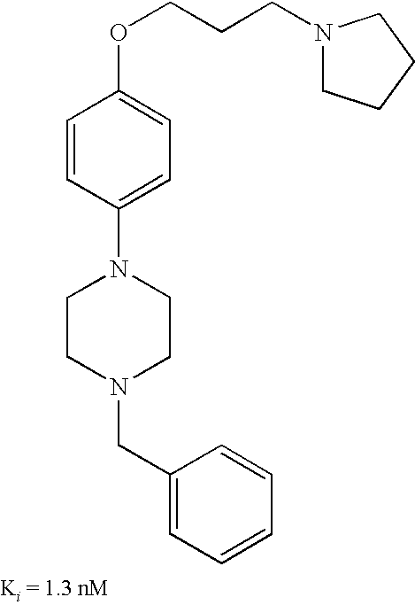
O(CCCN1CCCC1)C1=CC=C(N2CCN(CC3=CC=CC=C3)CC2)C=C1
